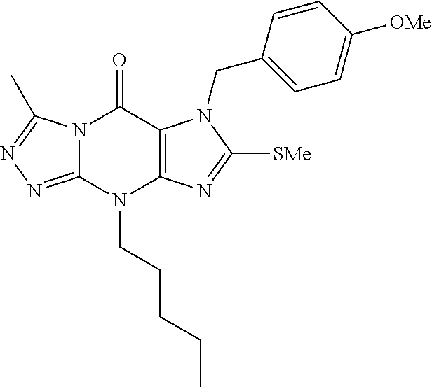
N12C(=NN=C1C)N(CCCCC)C1=C(C2=O)N(CC2=CC=C([OMe])C=C2)C([SMe])=N1
